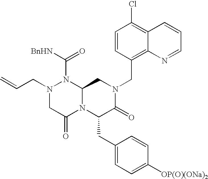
[BnHN]C(=O)N1N(CC=C)CC(=O)N2C1CN(CC1=C3C(=C(Cl)C=C1)C=CC=N3)C(=O)C2CC1=CC=C([OP(O)(ONa)2])C=C1
